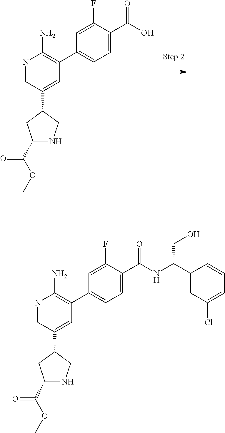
N1=CC(C2CC(C(OC)=O)NC2)=CC(C2=CC=C(C(O)=O)C(F)=C2)=C1N.N1=CC(C2CC(C(OC)=O)NC2)=CC(C2=CC=C(C(NC(C3=CC(Cl)=CC=C3)CO)=O)C(F)=C2)=C1N
